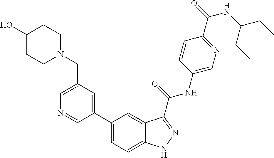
C1(CN2CCC(O)CC2)=CN=CC(C2=CC=C3C(=C2)C(C(NC2=CN=C(C(=O)NC(CC)CC)C=C2)=O)=NN3)=C1
